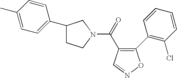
C(=O)(C1=C(C2=C(Cl)C=CC=C2)ON=C1)N1CCC(C2=CC=C(C)C=C2)C1
